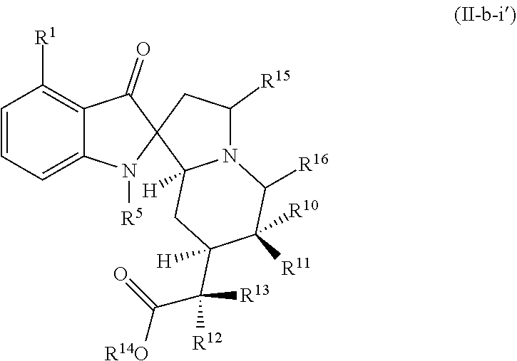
C1=CC=C2C(=C1[R1])C(=O)C1(N2[R5])C2([H])N(C([R15])C1)C([R16])C([R10])([R11])C(C([R13])([R12])C(=O)[R14O])([H])C2
